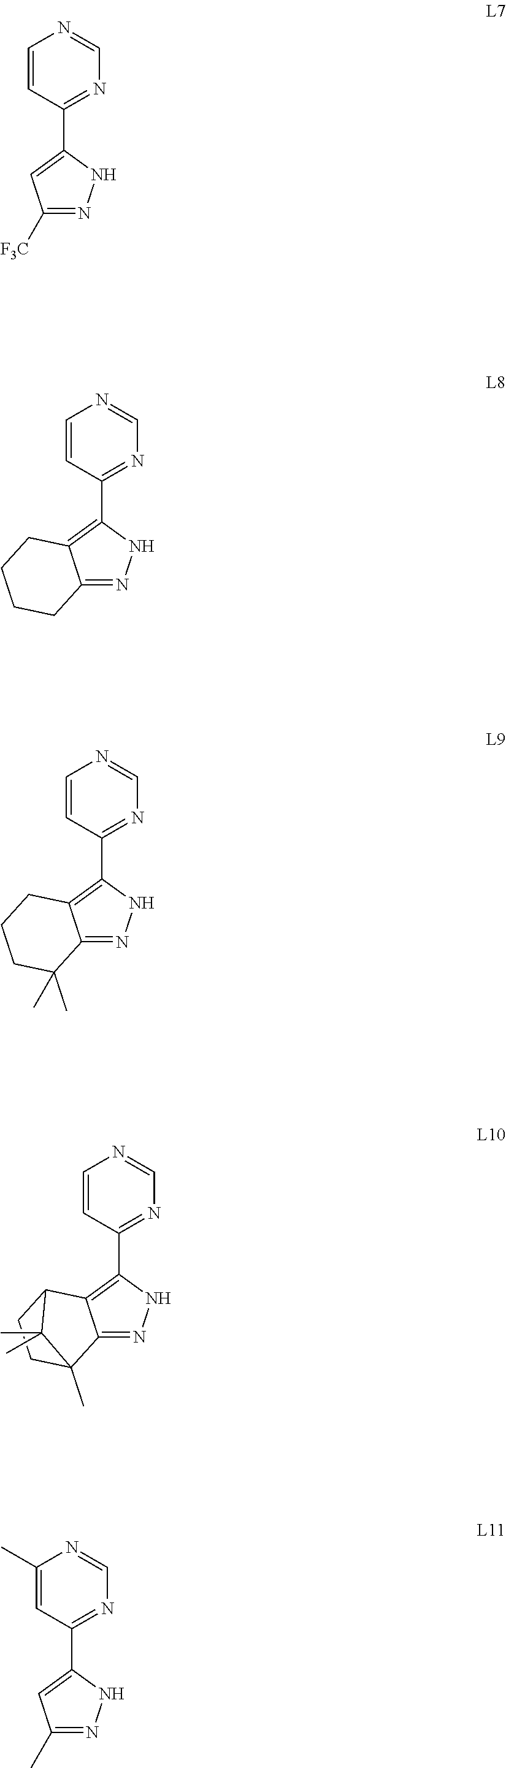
C12=NNC(C3=NC=NC=C3)=C1CCCC2(C)C.C1([F3C])=NNC(C2=NC=NC=C2)=C1.C12=NNC(C3=NC=NC=C3)=C1CCCC2.C12=NNC(C3=NC=NC=C3)=C1C1CCC2(C)C1(C)C.C1(C)=NNC(C2=NC=NC(C)=C2)=C1
